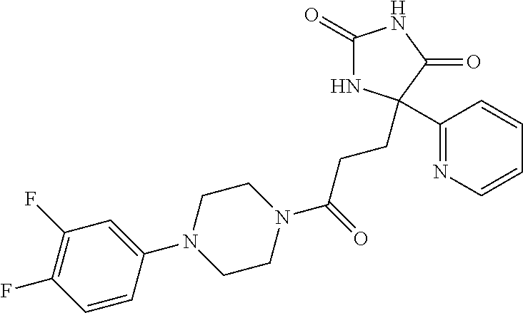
C1(=O)NC(C2=NC=CC=C2)(CCC(N2CCN(C3=CC(F)=C(F)C=C3)CC2)=O)C(=O)N1
